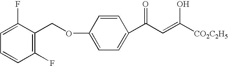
C1(F)=CC=CC(F)=C1COC1=CC=C(C(C=C([CO2C2H5])O)=O)C=C1
